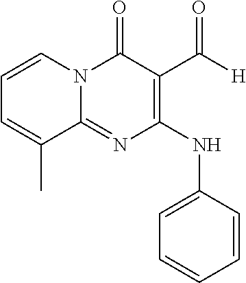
N(C1=C(C([H])=O)C(=O)N2C(=N1)C(C)=CC=C2)C1=CC=CC=C1
